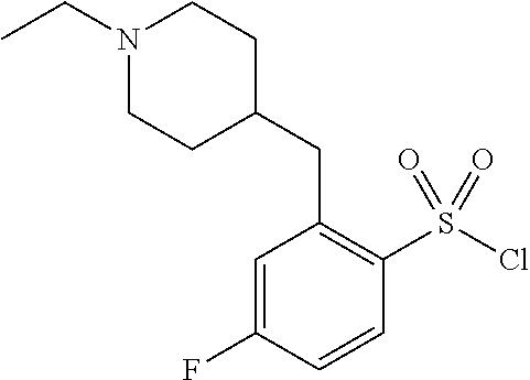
ClS(C1=C(CC2CCN(CC)CC2)C=C(F)C=C1)(=O)=O
